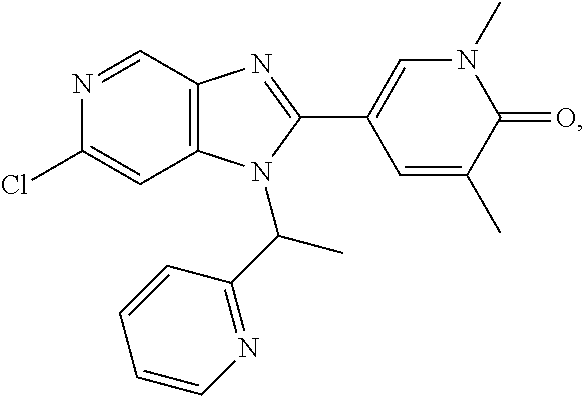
C1(Cl)=CC2=C(C=N1)N=C(C1=CN(C)C(=O)C(C)=C1)N2C(C1=NC=CC=C1)C
